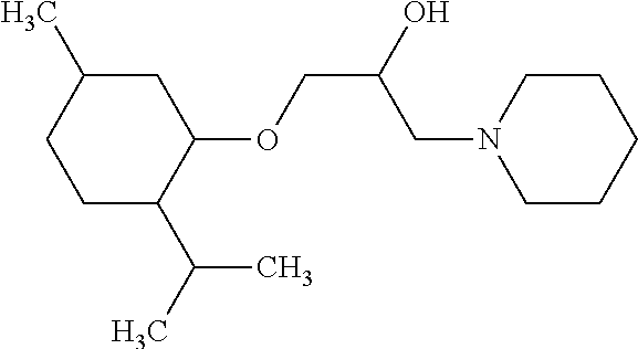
C1C(C(C)C)C(OCC(O)CN2CCCCC2)CC(C)C1
